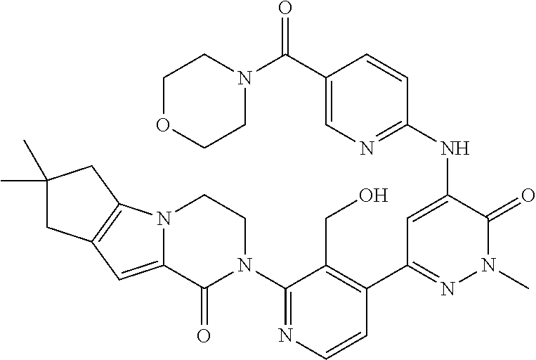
N12C(=CC3=C1CC(C)(C)C3)C(=O)N(C1=NC=CC(C3=NN(C)C(=O)C(NC4=NC=C(C(N5CCOCC5)=O)C=C4)=C3)=C1CO)CC2
